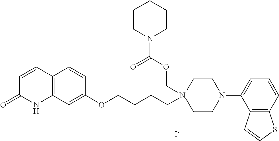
C12=C(C=C(OCCCC[N+]3(COC(N4CCCCC4)=O)CCN(C4=CC=CC5=C4C=CS5)CC3)C=C1)NC(=O)C=C2.[I-]
